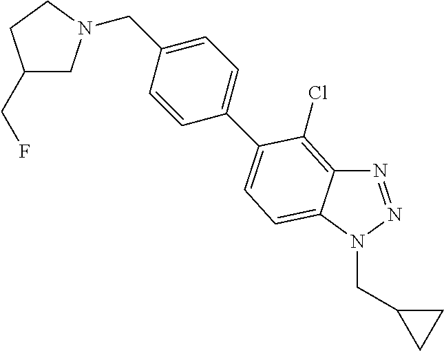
C1(CF)CN(CC2=CC=C(C3=CC=C4C(=C3Cl)N=NN4CC3CC3)C=C2)CC1
